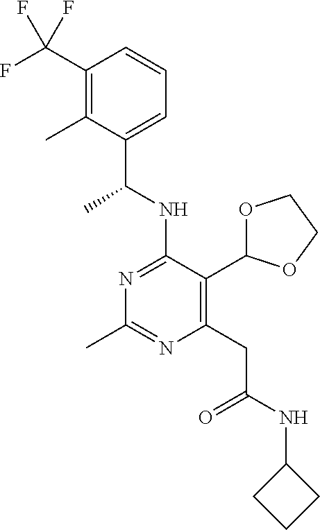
N1=C(NC(C)C2=CC=CC(C(F)(F)F)=C2C)C(C2OCCO2)=C(CC(=O)NC2CCC2)N=C1C
